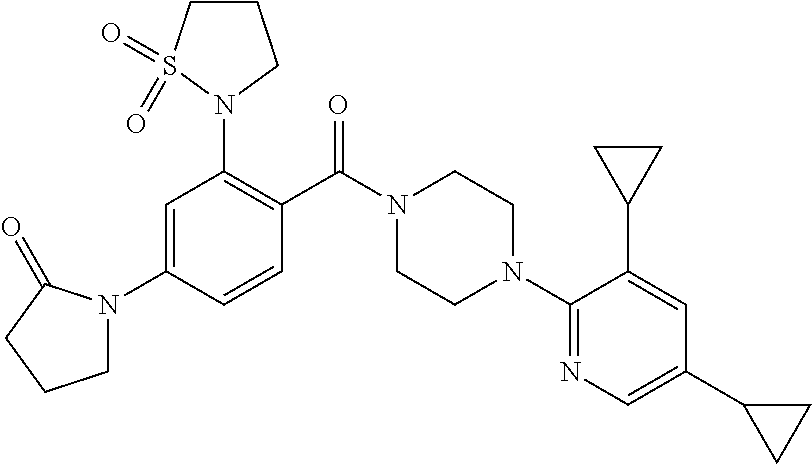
C1N(C2=CC(N3CCCS3(=O)=O)=C(C(N3CCN(C4=NC=C(C5CC5)C=C4C4CC4)CC3)=O)C=C2)C(=O)CC1
